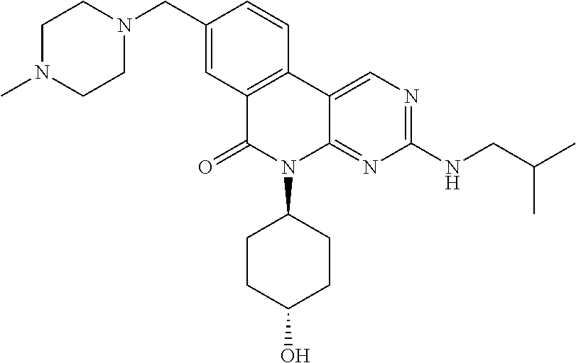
C1N(C)CCN(CC2=CC3=C(C=C2)C2=CN=C(NCC(C)C)N=C2N(C2CCC(O)CC2)C3=O)C1
